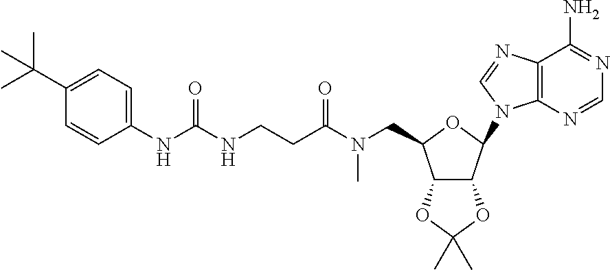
C12C(C(N3C4=C(C(N)=NC=N4)N=C3)OC1CN(C)C(CCNC(NC1=CC=C(C(C)(C)C)C=C1)=O)=O)OC(C)(C)O2
